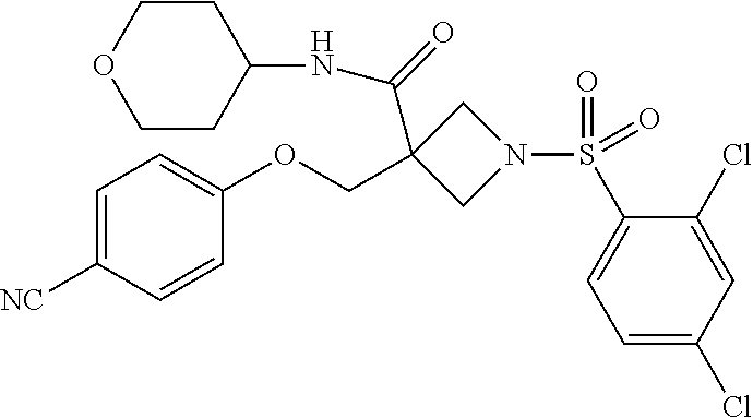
C1=C([NC])C=CC(OCC2(C(NC3CCOCC3)=O)CN(S(C3=CC=C(Cl)C=C3Cl)(=O)=O)C2)=C1
